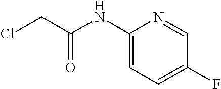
C1(NC(CCl)=O)=CC=C(F)C=N1
